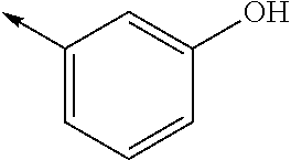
C1(->C)=CC=CC(O)=C1
